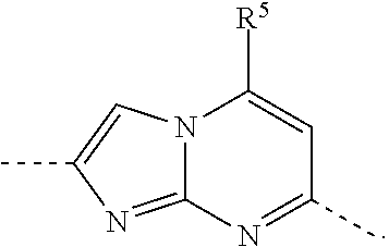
N12C(=NC(C)=C1)N=C(C)C=C2[R5]
